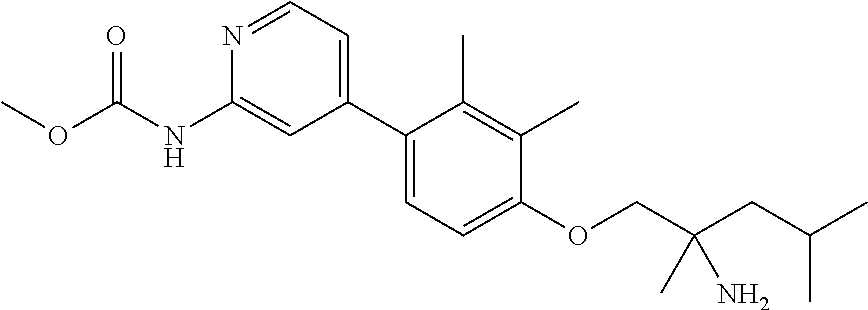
C1(C2=CC=NC(NC(OC)=O)=C2)=CC=C(OCC(CC(C)C)(C)N)C(C)=C1C
